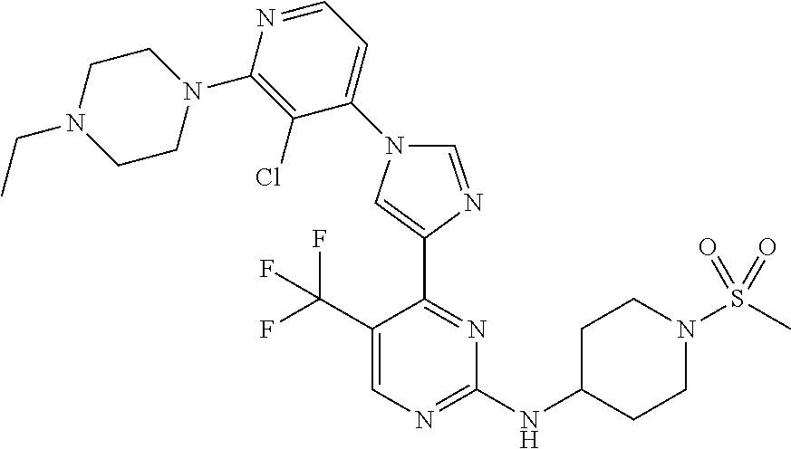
C1(C(F)(F)F)=CN=C(NC2CCN(S(C)(=O)=O)CC2)N=C1C1=CN(C2=CC=NC(N3CCN(CC)CC3)=C2Cl)C=N1
